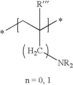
CCC(C)([R])C[NR2]
